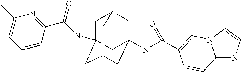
C1C2(NC(C3=NC(C)=CC=C3)=O)CC3CC(NC(=O)C4=CN5C(=NC=C5)C=C4)(CC1C3)C2
